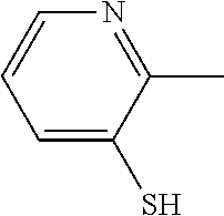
C1=C(S)C(C)=NC=C1
